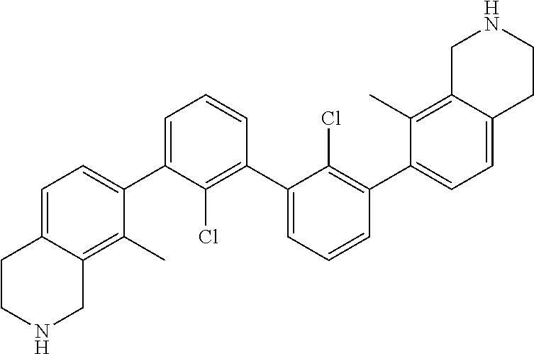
C1=C(C2=CC=C3C(=C2C)CNCC3)C(Cl)=C(C2=CC=CC(C3=CC=C4C(=C3C)CNCC4)=C2Cl)C=C1
